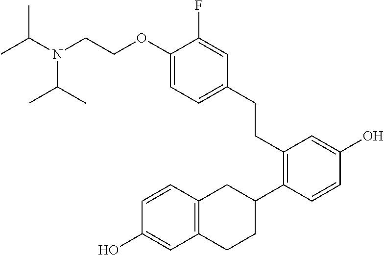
CC(N(CCOC1=CC=C(CCC2=C(C3CC4=C(CC3)C=C(O)C=C4)C=CC(O)=C2)C=C1F)C(C)C)C
